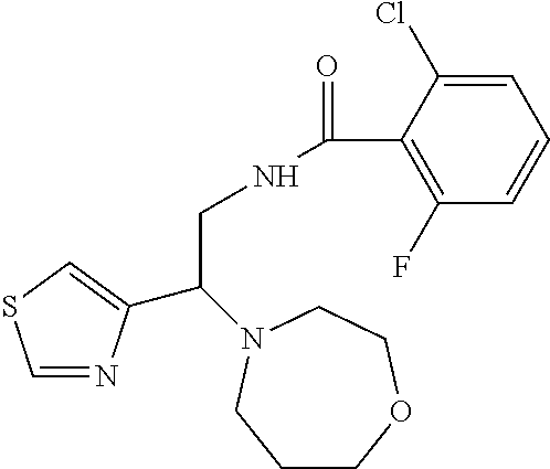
C1=NC(C(CNC(=O)C2=C(F)C=CC=C2Cl)N2CCOCCC2)=CS1
